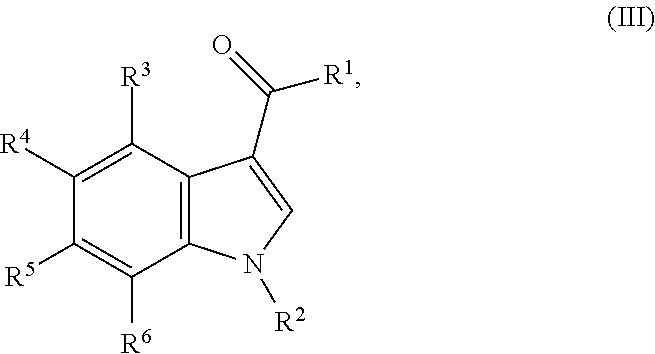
C12=C(C([R3])=C([R4])C([R5])=C1[R6])C(C([R1])=O)=CN2[R2]
